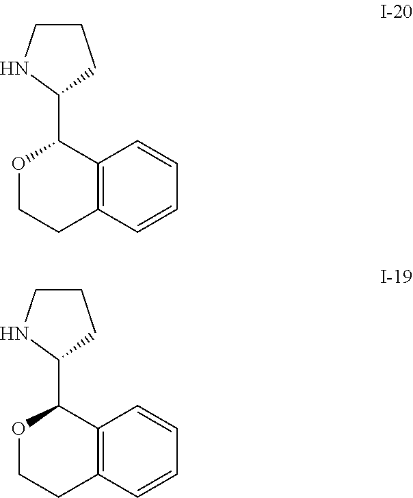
C1(C2OCCC3=C2C=CC=C3)CCCN1.C1(C2OCCC3=C2C=CC=C3)CCCN1
